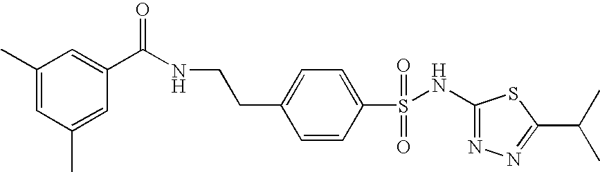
C1(NS(C2=CC=C(CCNC(C3=CC(C)=CC(C)=C3)=O)C=C2)(=O)=O)=NN=C(C(C)C)S1
